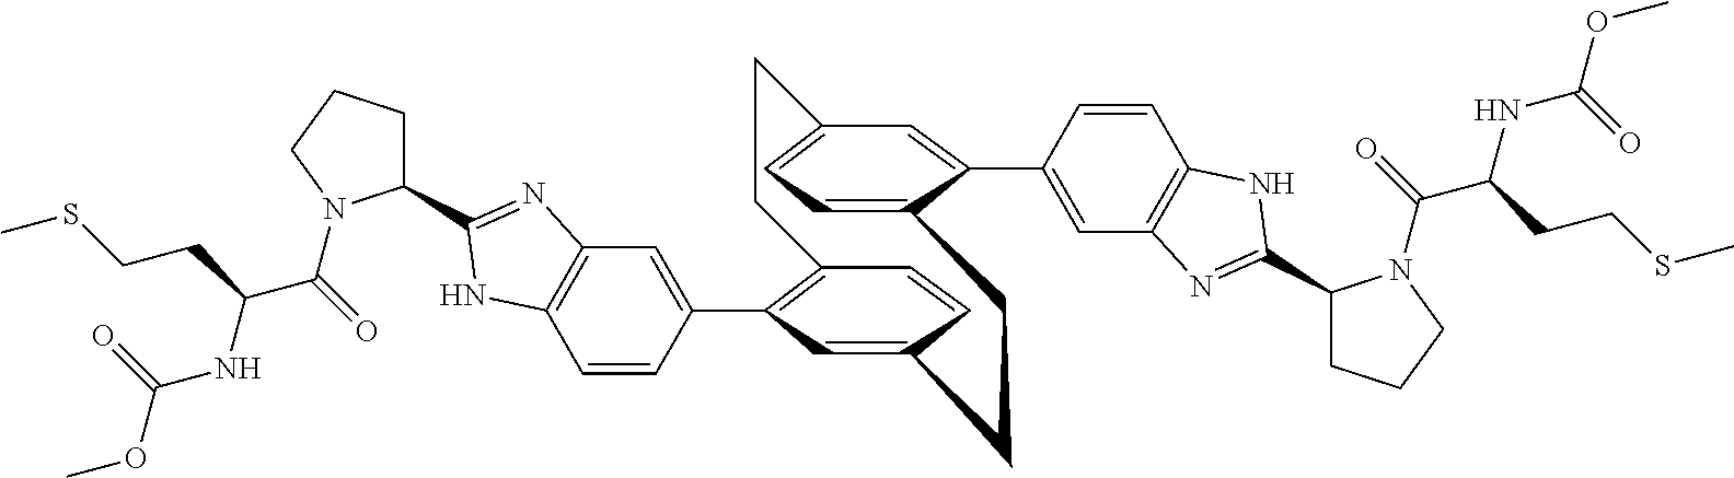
C12=C(C3=CC4=C(C=C3)NC(C3CCCN3C(=O)C(NC(OC)=O)CCSC)=N4)C=C(C=C1)CCC1=CC=C(C=C1C1=CC3=C(C=C1)NC(C1CCCN1C(=O)C(NC(OC)=O)CCSC)=N3)CC2
